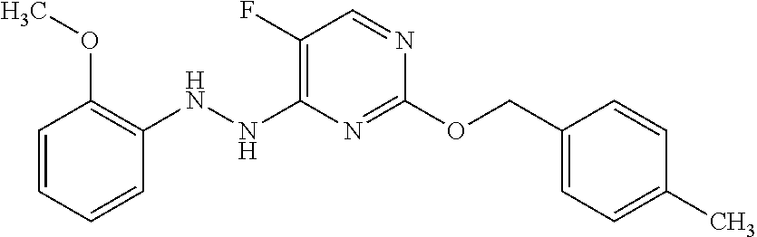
C1(F)=C(NNC2=C(OC)C=CC=C2)N=C(OCC2=CC=C(C)C=C2)N=C1
